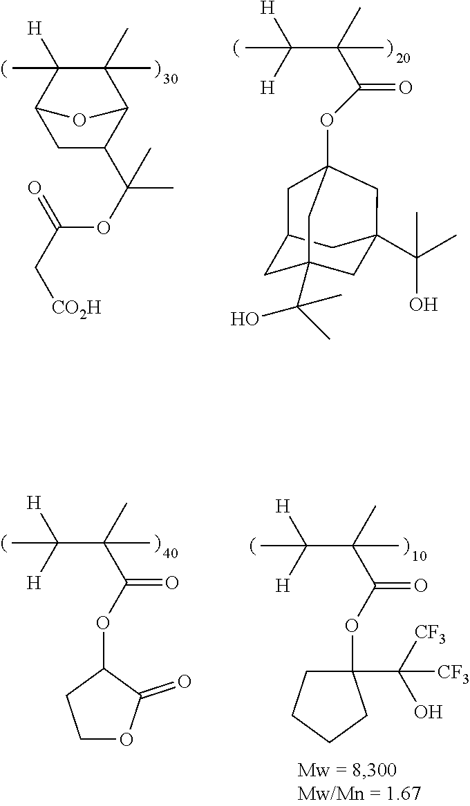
C1(C)(C)C([H])(C)C2CC(C(C)(OC(C[CO2H])=O)C)C1O2.O(C12CC3CC(C(C)(C)O)(CC(C(O)(C)C)(C3)C1)C2)C(C(C)(C)C([H])([H])C)=O.C1OC(=O)C(OC(C(C)(C)C([H])([H])C)=O)C1.O(C(C(C)(C)C([H])([H])C)=O)C1(C([CF3])(O)[CF3])CCCC1
